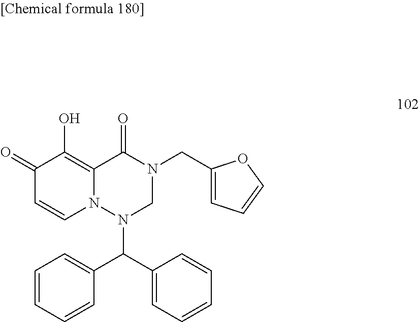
C1(=O)C=CN2C(=C1O)C(=O)N(CC1=CC=CO1)CN2C(C1=CC=CC=C1)C1=CC=CC=C1
